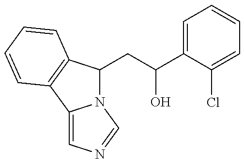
N12C(CC(C3=CC=CC=C3Cl)O)C3=C(C1=CN=C2)C=CC=C3
